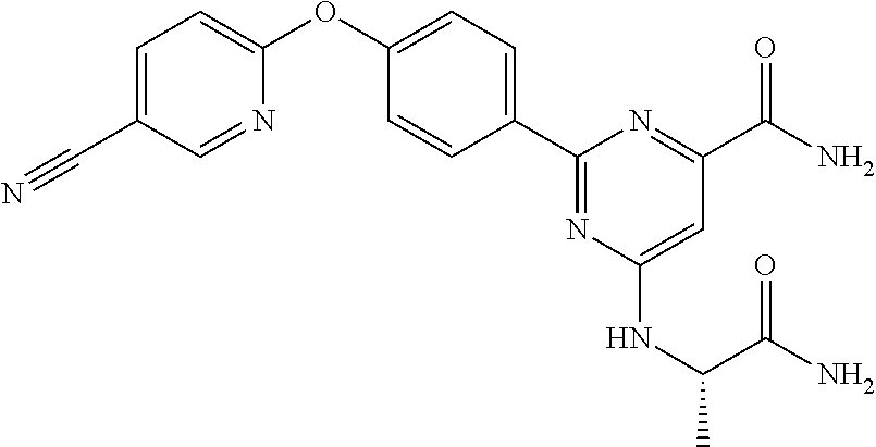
C1=C(C#N)C=NC(OC2=CC=C(C3=NC(NC(C)C(N)=O)=CC(C(=O)N)=N3)C=C2)=C1
